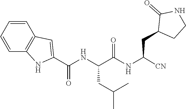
C(C(NC(C(NC(C1=CC2=C(N1)C=CC=C2)=O)CC(C)C)=O)[CN])C1C(=O)NCC1
